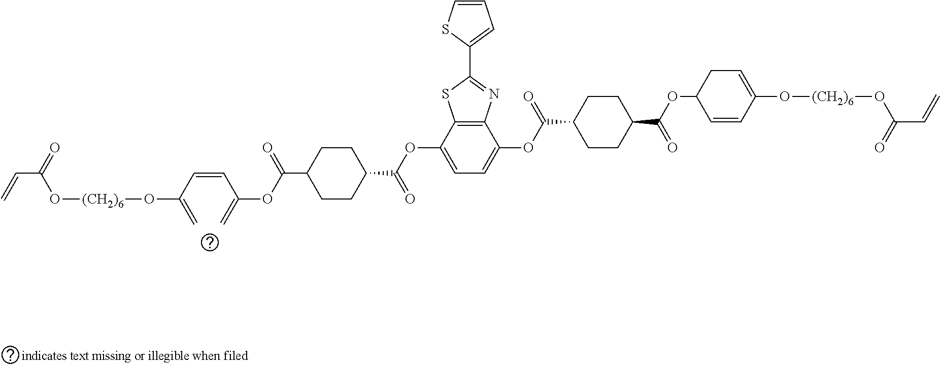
C(=CC(=C)O[(CH2)6]OC(C=C)=O)C(=C)OC(C1CCC(C(OC2=CC=C(OC(C3CCC(C(OC4C=CC(O[(CH2)6]OC(C=C)=O)=CC4)=O)CC3)=O)C3=C2SC(C2=CC=CS2)=N3)=O)CC1)=O
